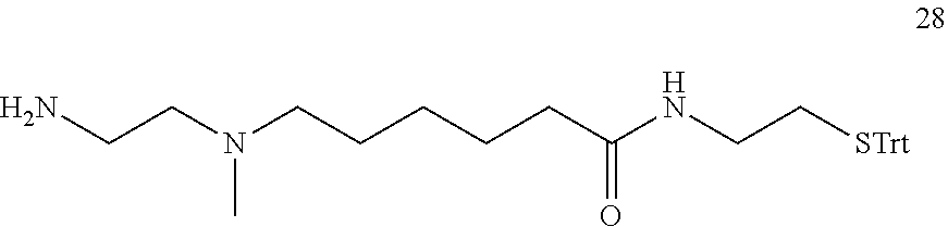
NCCN(CCCCCC(NCC[STrt])=O)C
